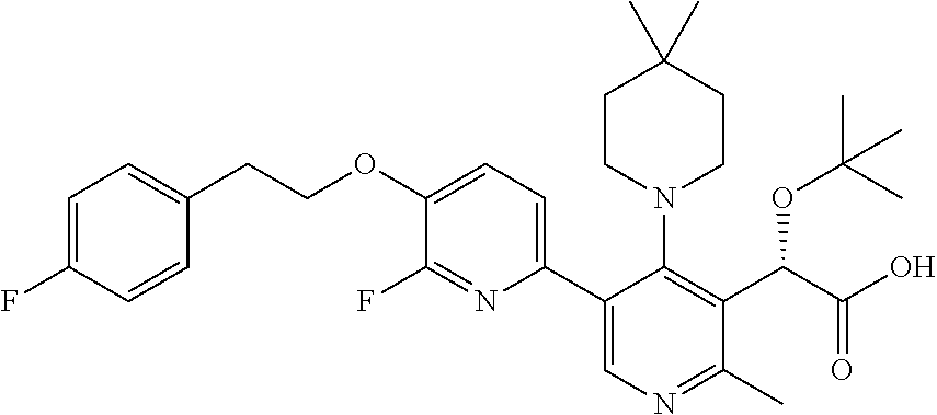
C1(OCCC2=CC=C(F)C=C2)=CC=C(C2=CN=C(C)C(C(C(O)=O)OC(C)(C)C)=C2N2CCC(C)(C)CC2)N=C1F
